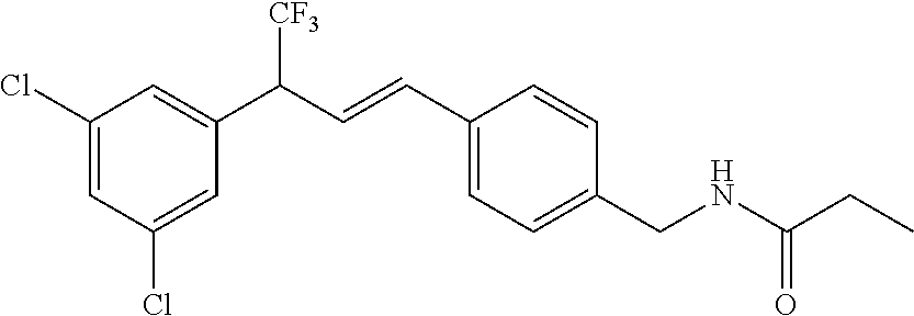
C1(Cl)=CC(Cl)=CC(C(C=CC2=CC=C(CNC(CC)=O)C=C2)[CF3])=C1
